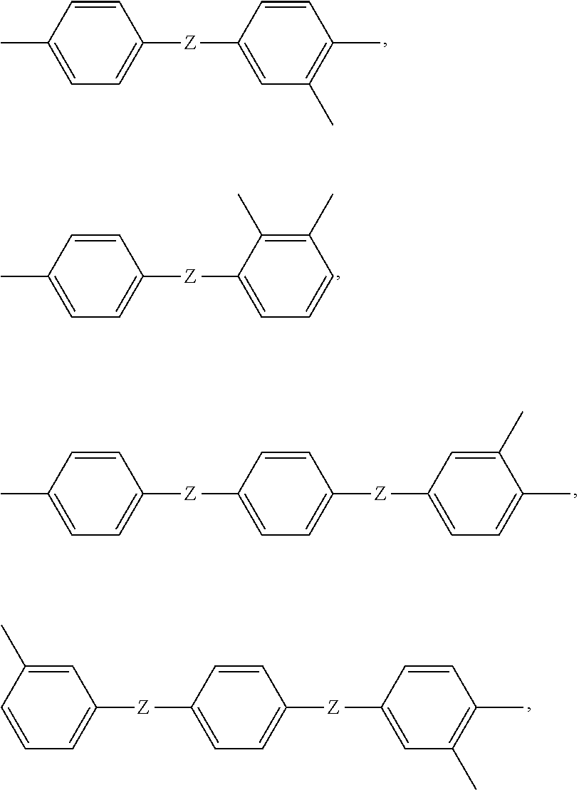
C1(C)=CC=C([Z]C2=CC(C)=C(C)C=C2)C=C1.C1(C)=CC=C([Z]C2=CC=CC(C)=C2C)C=C1.C1(C)=CC=C([Z]C2=CC=C([Z]C3=CC=C(C)C(C)=C3)C=C2)C=C1.C1=CC=C([Z]C2=CC=C([Z]C3=CC(C)=C(C)C=C3)C=C2)C=C1C
